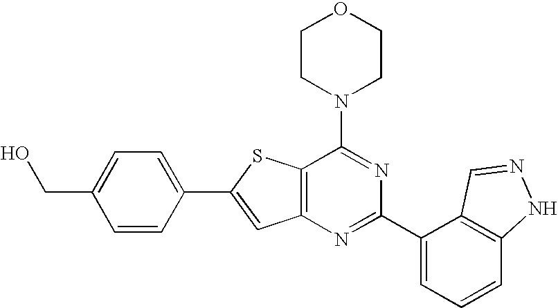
C1CN(C2=NC(C3=CC=CC4=C3C=NN4)=NC3=C2SC(C2=CC=C(CO)C=C2)=C3)CCO1
